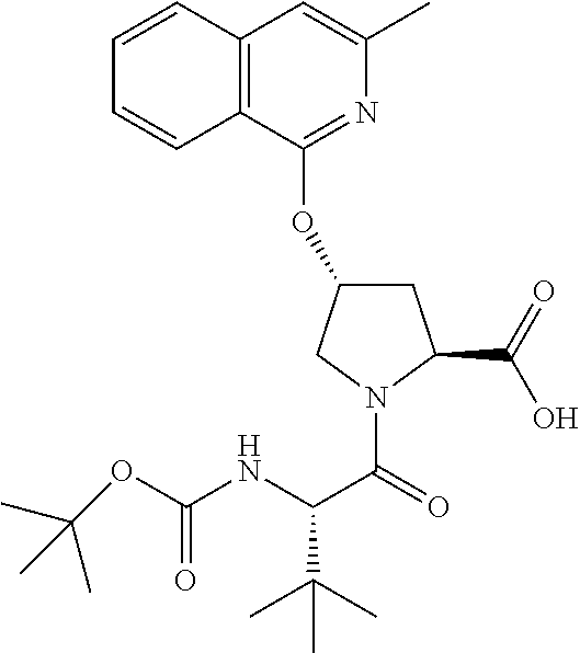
C1=CC2=C(C=C1)C(OC1CC(C(=O)O)N(C(=O)C(NC(OC(C)(C)C)=O)C(C)(C)C)C1)=NC(C)=C2
